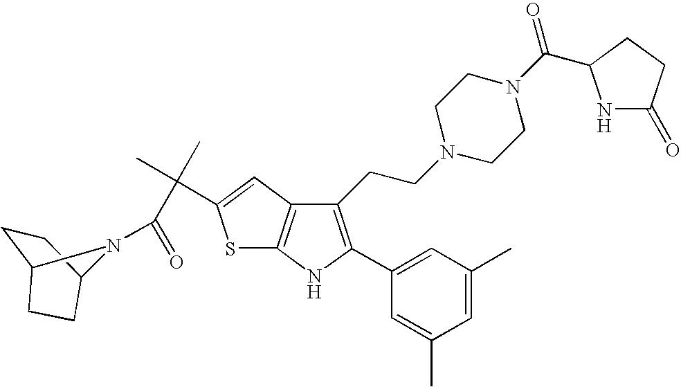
C1(CCN2CCN(C(=O)C3NC(=O)CC3)CC2)=C(C2=CC(C)=CC(C)=C2)NC2=C1C=C(C(C)(C)C(=O)N1C3CCC1CC3)S2
